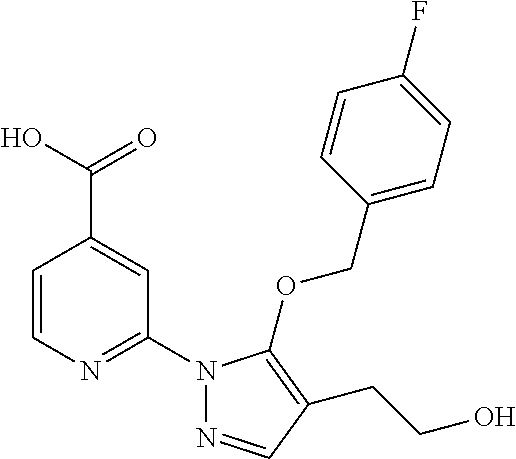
C1=CC(COC2=C(CCO)C=NN2C2=NC=CC(C(O)=O)=C2)=CC=C1F
